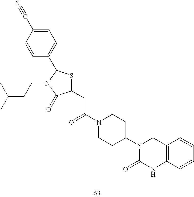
C1(CC(N2CCC(N3C(=O)NC4=C(C3)C=CC=C4)CC2)=O)SC(C2=CC=C(C#N)C=C2)N(CCC(C)C)C1=O
